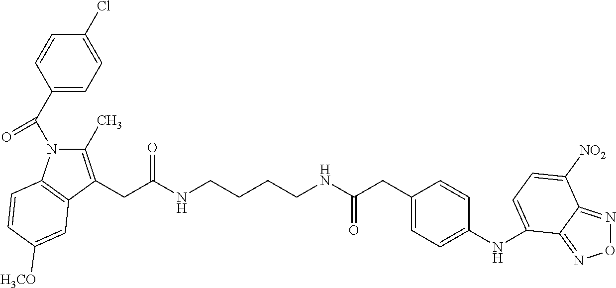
C1(C(N2C(C)=C(CC(NCCCCNC(CC3=CC=C(NC4=CC=C([NO2])C5=NON=C54)C=C3)=O)=O)C3=C2C=CC([H3CO])=C3)=O)=CC=C(Cl)C=C1
